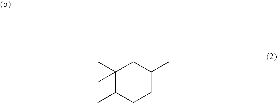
C1(C)(C)C(C)CCC(C)C1
